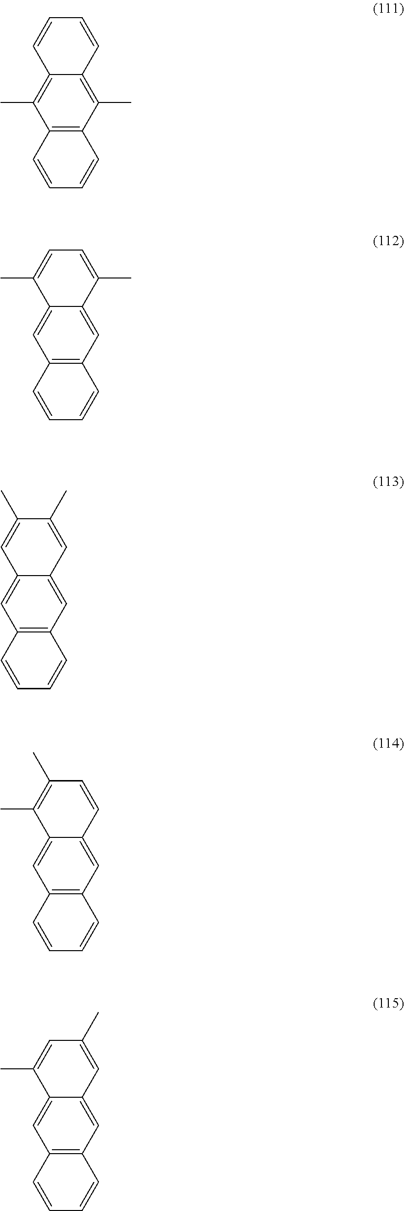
C12=C(C)C3=C(C(C)=C1C=CC=C2)C=CC=C3.C12=CC3=C(C=C1C(C)=CC=C2C)C=CC=C3.C12=CC3=C(C=C1C=C(C)C(C)=C2)C=CC=C3.C12=CC3=C(C=C1C=CC(C)=C2C)C=CC=C3.C12=CC3=C(C=C1C=C(C)C=C2C)C=CC=C3
